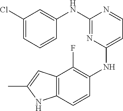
N(C1=NC(NC2=C(F)C3=C(C=C2)NC(C)=C3)=CC=N1)C1=CC(Cl)=CC=C1
